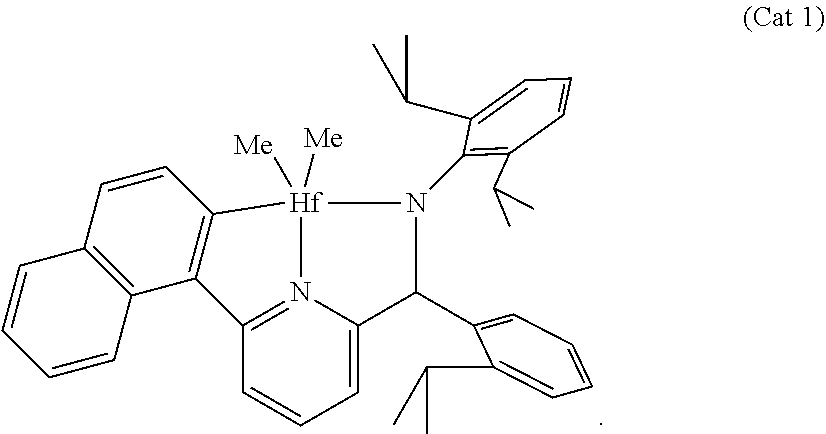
C12=N3C(=CC=C1)C(C1=CC=CC=C1C(C)C)N(C1=C(C(C)C)C=CC=C1C(C)C)[Hf]3([Me])([Me])C1=C2C2=C(C=C1)C=CC=C2
